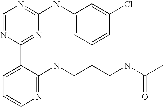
C1=NC(C2=CC=CN=C2NCCCNC(C)=O)=NC(NC2=CC=CC(Cl)=C2)=N1
